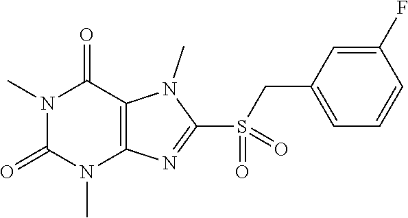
N1(C)C(=O)N(C)C2=C(C1=O)N(C)C(S(=O)(CC1=CC=CC(F)=C1)=O)=N2
